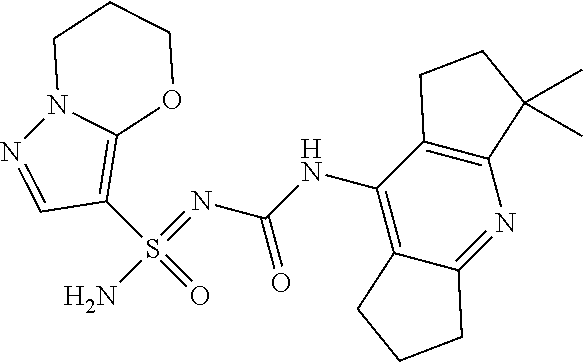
NS(=NC(NC1=C2C(=NC3=C1CCC3(C)C)CCC2)=O)(C1=C2N(N=C1)CCCO2)=O
